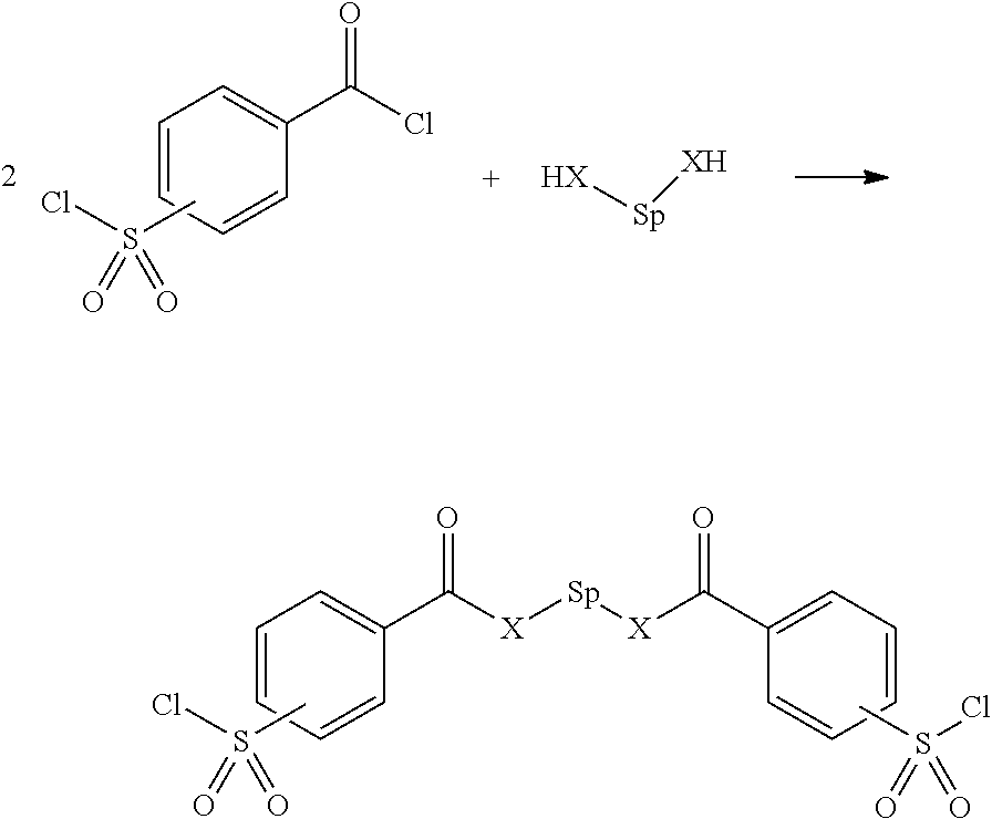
C1=CC=CC(C([X][Sp][X]C(C2=CC=CC=C2)=O)=O)=C1.CS(Cl)(=O)=O.CS(Cl)(=O)=O.C1=CC=CC(C(Cl)=O)=C1.CS(Cl)(=O)=O.[HX][Sp][XH]
